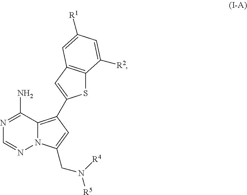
N1=C(N)C2=C(C3=CC4=C(S3)C([R2])=CC([R1])=C4)C=C(CN([R4])[R5])N2N=C1
